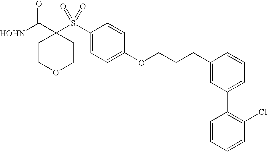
[HOHN]C(C1(S(C2=CC=C(OCCCC3=CC(C4=C(Cl)C=CC=C4)=CC=C3)C=C2)(=O)=O)CCOCC1)=O
